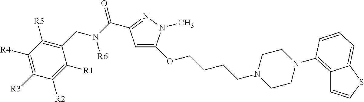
C(CCCN1CCN(C2=C3C=CSC3=CC=C2)CC1)OC1=CC(C(N(CC2=C([R5])C([R4])=C([R3])C([R2])=C2[R1])[R6])=O)=NN1C
